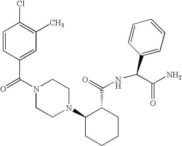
C(N1CCN(C2CCCCC2C(=O)NC(C2=CC=CC=C2)C(N)=O)CC1)(=O)C1=CC(C)=C(Cl)C=C1
